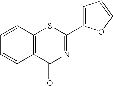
C1=CC=CC2=C1C(=O)N=C(C1=CC=CO1)S2
